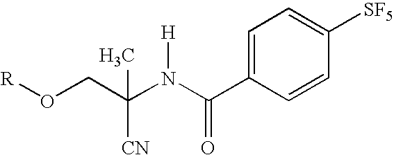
[R]OCC(N([H])C(=O)C1=CC=C([SF5])C=C1)([CN])C
